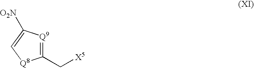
C([X5])C1=[Q9]C([O2N])=C[Q8]1
